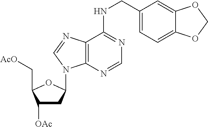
C1([OAc])CC(N2C3=C(C(NCC4=CC=C5C(=C4)OCO5)=NC=N3)N=C2)OC1C[AcO]
